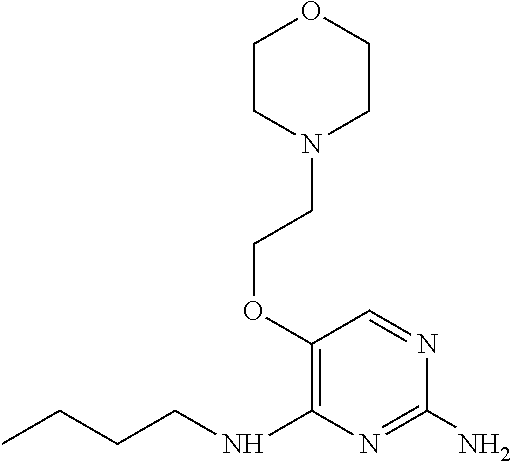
O(C1=C(NCCCC)N=C(N)N=C1)CCN1CCOCC1
